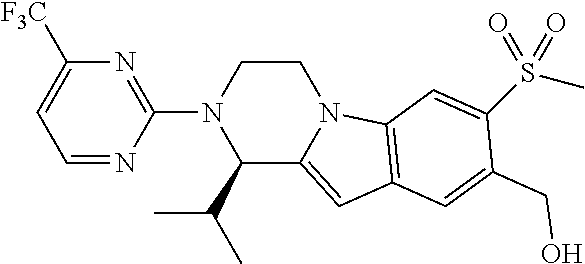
C1=NC(N2C(C(C)C)C3=CC4=C(N3CC2)C=C(S(C)(=O)=O)C(CO)=C4)=NC([F3C])=C1
